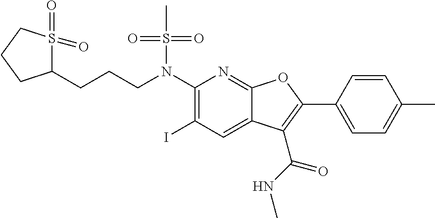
C1(N(CCCC2S(=O)(=O)CCC2)S(C)(=O)=O)=C(I)C=C2C(=N1)OC(C1=CC=C(C)C=C1)=C2C(NC)=O
